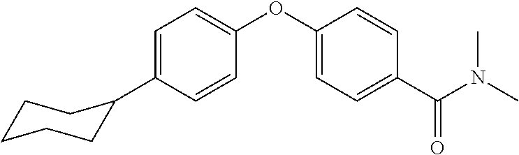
C1=C(C2CCCCC2)C=CC(OC2=CC=C(C(N(C)C)=O)C=C2)=C1
